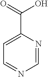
C1=C(C(=O)O)N=CN=C1
